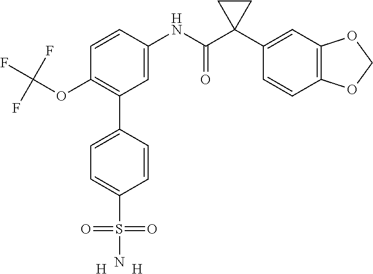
C1=C(NC(C2(C3=CC4=C(C=C3)OCO4)CC2)=O)C=CC(OC(F)(F)F)=C1C1=CC=C(S(=O)(=O)N)C=C1.[H].[H]
